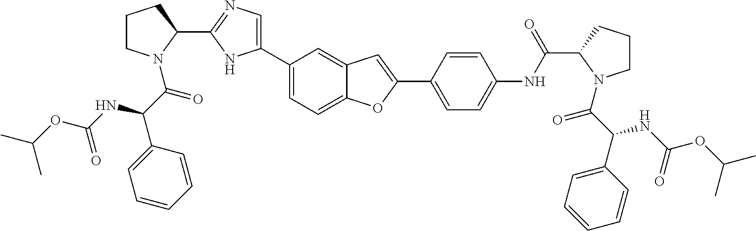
C1(C2=CN=C(C3CCCN3C(C(C3=CC=CC=C3)NC(OC(C)C)=O)=O)N2)=CC=C2C(=C1)C=C(C1=CC=C(NC(C3N(C(C(C4=CC=CC=C4)NC(OC(C)C)=O)=O)CCC3)=O)C=C1)O2
